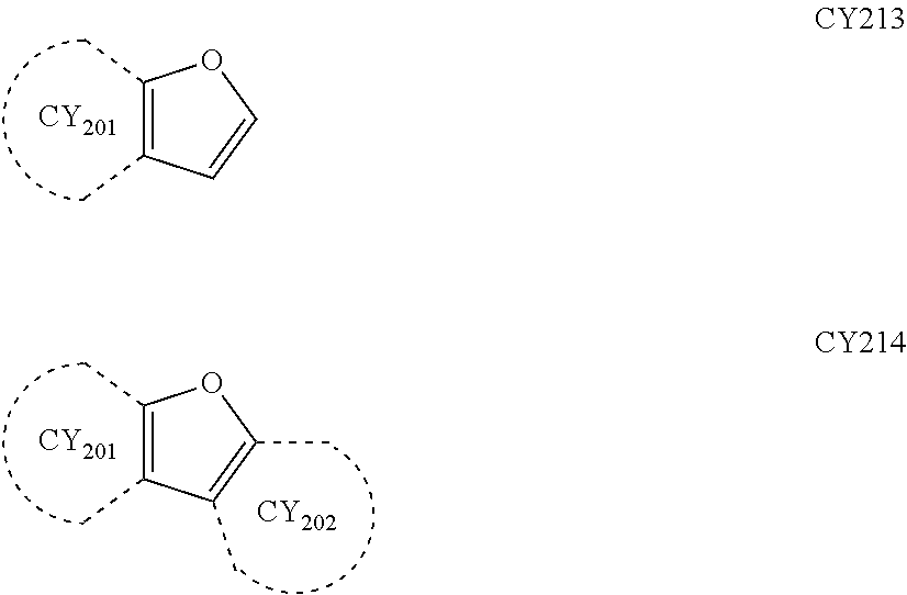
C1(C)=C(C)C=CO1.[CY201].C1(C)=C(C)C(C)=C(C)O1.[CY201].[CY202]
